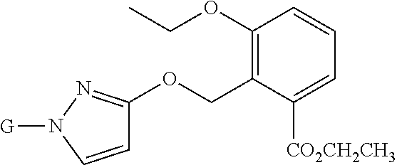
C1(OCC)=C(COC2=NN([G])C=C2)C([CO2CH2CH3])=CC=C1
